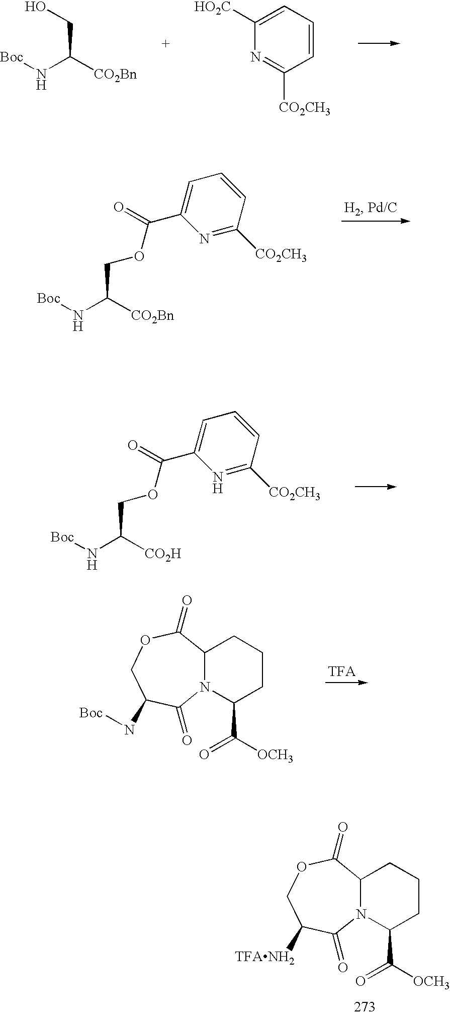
C1=C(C(=O)OCC([CO2Bn])N[Boc])N=C([CO2CH3])C=C1.C1=C(C(=O)OCC([CO2H])N[Boc])N=C([CO2CH3])C=C1.N12C(C(=O)OCC(N[Boc])C1=O)CCCC2C(=O)[OCH3].N12C(C(=O)OCC([TFANH2])C1=O)CCCC2C(=O)[OCH3].C(C(N[Boc])[CO2Bn])O.N1=C([CO2CH3])C=CC=C1[HO2C]
